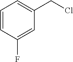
C1=CC(F)=CC(CCl)=C1
